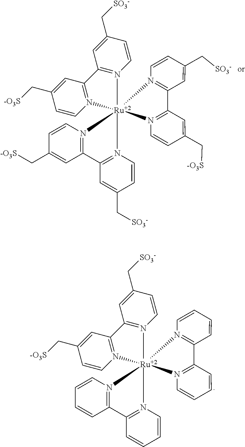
N12=C(C=C(C[SO3-])C=C1)C1=N([Ru]234(N2=C(C=C(C[SO3-])C=C2)C2=N3C=CC(C[-O3S])=C2)N2=C(C=C(C[-O3S])C=C2)C2=N4C=CC(C[SO3-])=C2)C=CC(C[-O3S])=C1.N12=C(C=C(C[SO3-])C=C1)C1=N([Ru]234(N2=C(C=CC=C2)C2=N3C=CC=C2)N2=C(C=CC=C2)C2=N4C=CC=C2)C=CC(C[-O3S])=C1
